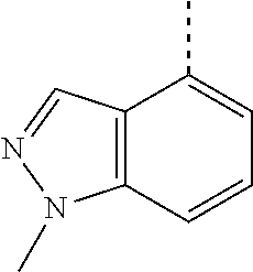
C12=C(C=CC=C1C)N(C)N=C2
